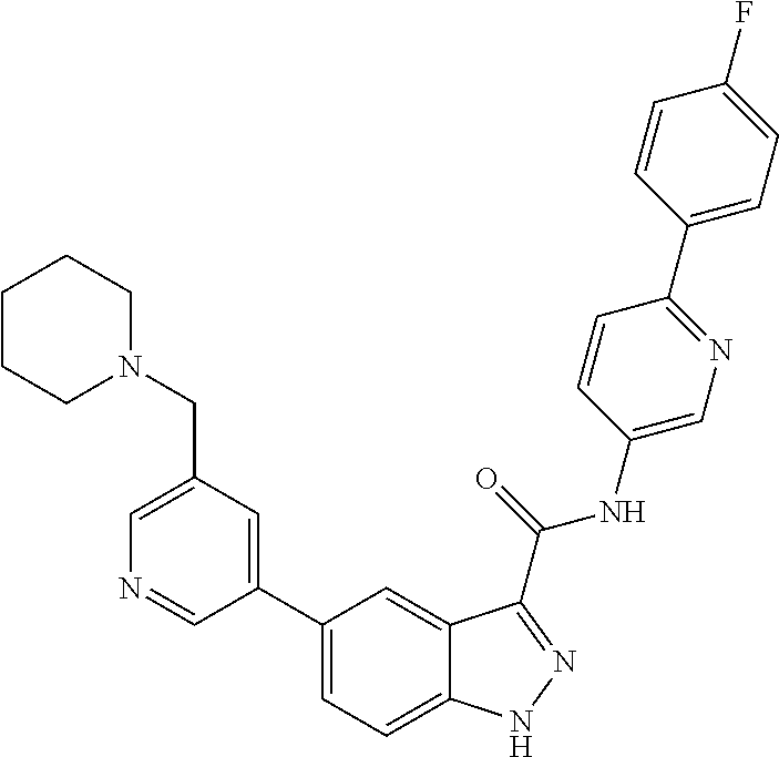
C1(CN2CCCCC2)=CN=CC(C2=CC=C3C(=C2)C(C(NC2=CN=C(C4=CC=C(F)C=C4)C=C2)=O)=NN3)=C1
